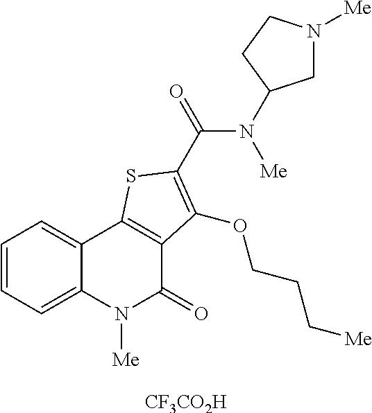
[CF3CO2H].C1=CC=C2C(=C1)C1=C(C(=O)N2[Me])C(OCCC[Me])=C(C(N([Me])C2CN([Me])CC2)=O)S1
